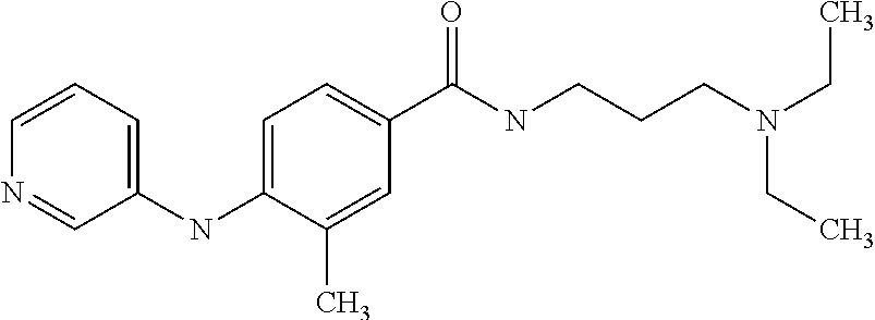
N1=CC(NC2=CC=C(C(NCCCN(CC)CC)=O)C=C2C)=CC=C1
